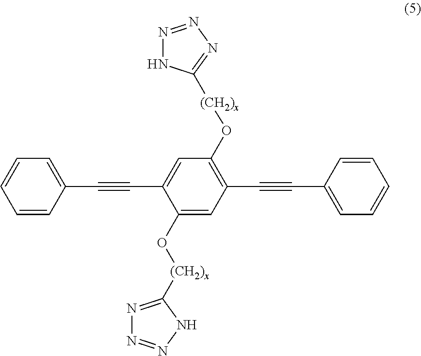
C1=CC(C#CC2=CC(O[(CH2)x]C3=NN=NN3)=C(C#CC3=CC=CC=C3)C=C2O[(CH2)x]C2=NN=NN2)=CC=C1
